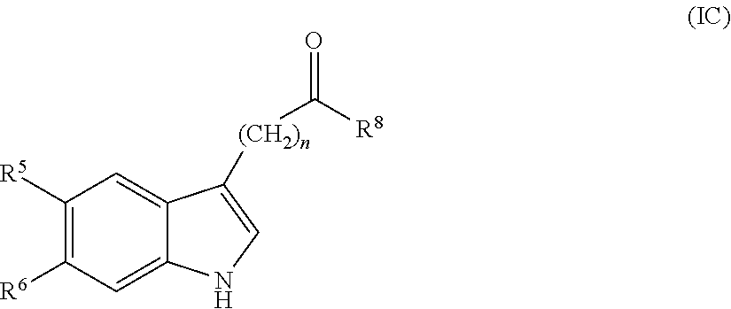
C1([R5])=C([R6])C=C2C(=C1)C([(CH2)n]C([R8])=O)=CN2
